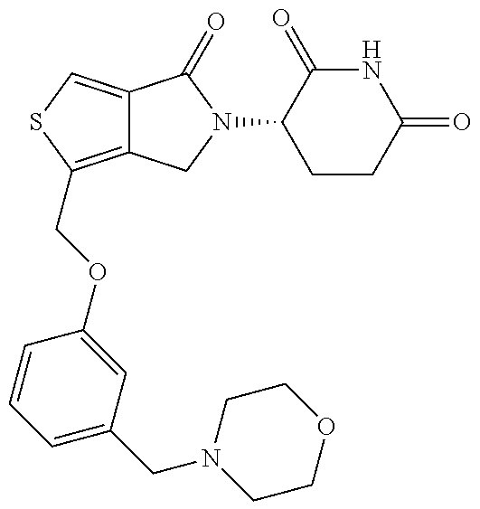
C12=C(COC3=CC(CN4CCOCC4)=CC=C3)SC=C1C(=O)N(C1CCC(=O)NC1=O)C2
